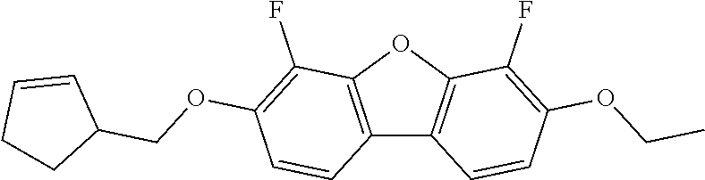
C12=C(OC3=C1C=CC(OCC)=C3F)C(F)=C(OCC1C=CCC1)C=C2
